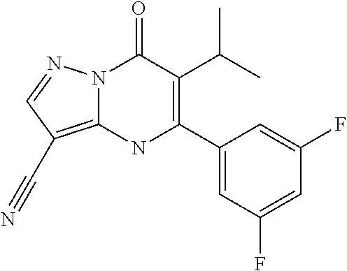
N12C(=C(C#N)C=N1)NC(C1=CC(F)=CC(F)=C1)=C(C(C)C)C2=O
